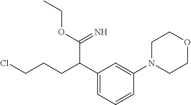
C1(C(CCCCl)C(=N)OCC)=CC=CC(N2CCOCC2)=C1
